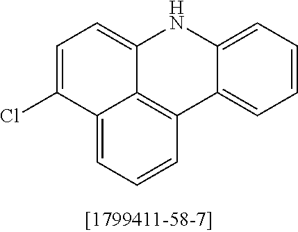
C1=C(Cl)C2=CC=CC3=C2C(=C1)NC1=CC=CC=C31
